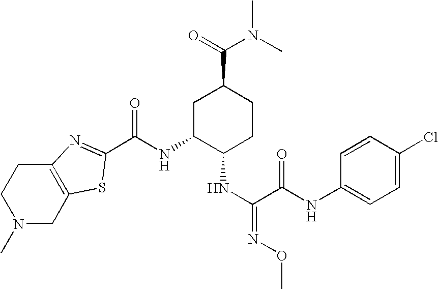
N1(C)CC2=C(CC1)N=C(C(NC1C(NC(=NOC)C(NC3=CC=C(Cl)C=C3)=O)CCC(C(=O)N(C)C)C1)=O)S2
